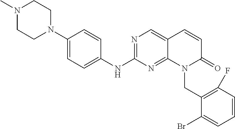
C1(N2CCN(C)CC2)=CC=C(NC2=NC=C3C(=N2)N(CC2=C(F)C=CC=C2Br)C(=O)C=C3)C=C1
